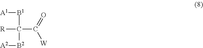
C(C(=O)[W])([B1][A1])([B2][A2])[R]
